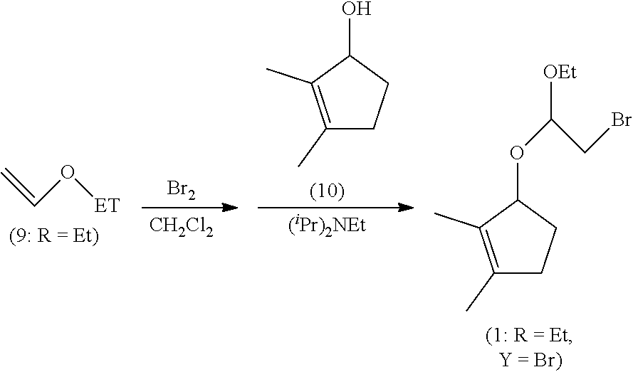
C=CO[ET].C1(C)=C(C)C(OC(CBr)[OEt])CC1.[Br2].[CH2Cl2].C1(C)=C(C)C(O)CC1.[(iPr)2NEt]
